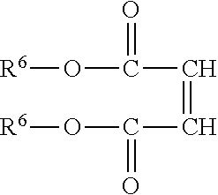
C(C=CC(O[R6])=O)(O[R6])=O
